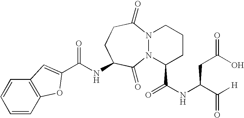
C(NC1CCC(=O)N2N(C1=O)C(C(NC(C([H])=O)CC(O)=O)=O)CCC2)(=O)C1=CC2=C(C=CC=C2)O1
